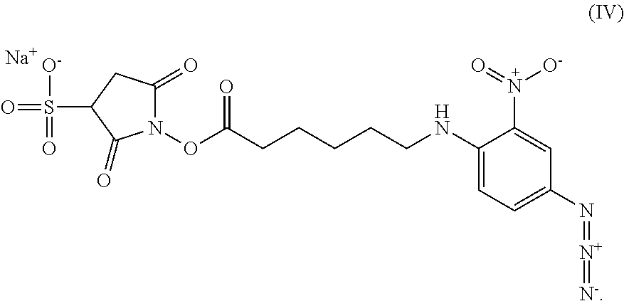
C1(NCCCCCC(ON2C(=O)CC(S(=O)([O-])=O)C2=O)=O)=CC=C(N=[N+]=[N-])C=C1N(=O)[O-].[Na]
